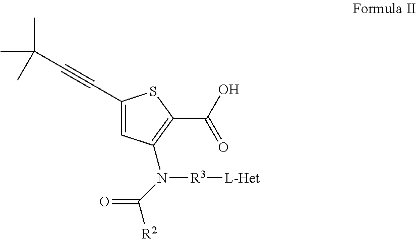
C1(C#CC(C)(C)C)=CC(N(C([R2])=O)[R3][L-Het])=C(C(=O)O)S1
